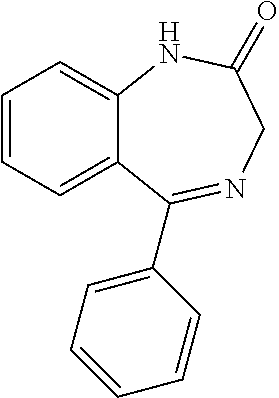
C12=CC=CC=C1C(C1=CC=CC=C1)=NCC(=O)N2
